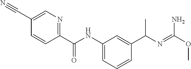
C1=C(C#N)C=CC(C(NC2=CC=CC(C(N=C(OC)N)C)=C2)=O)=N1
